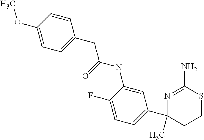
C1=CC(OC)=CC=C1CC(=O)NC1=CC(C2(C)N=C(N)SCC2)=CC=C1F
